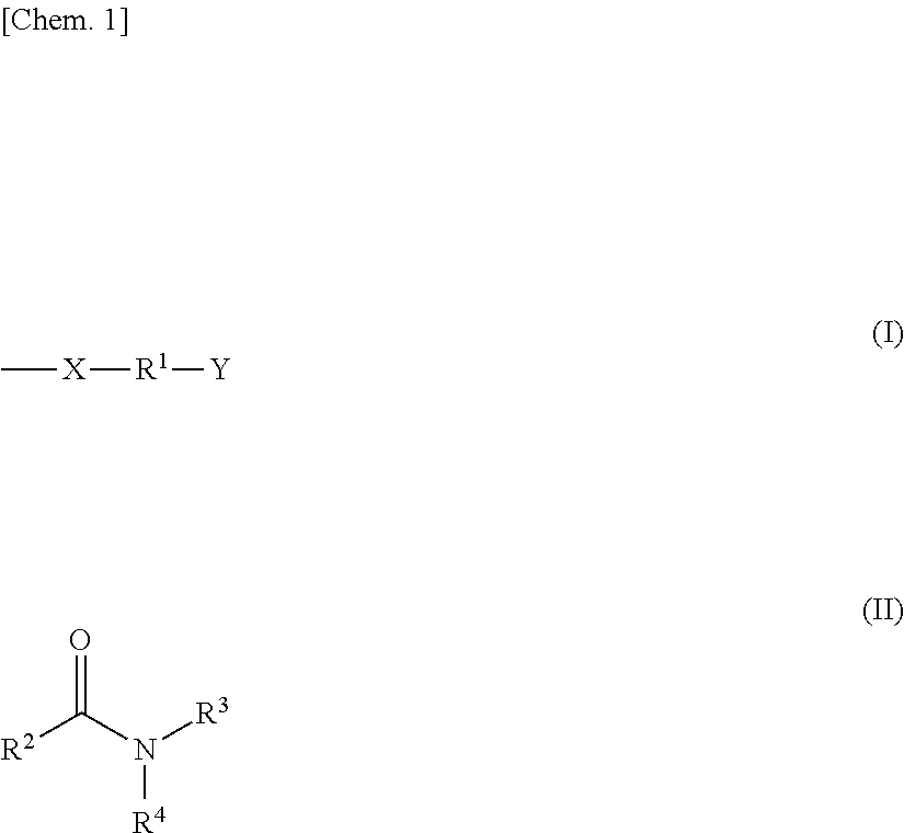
C[X][R1][Y].O=C(N([R3])[R4])[R2]
